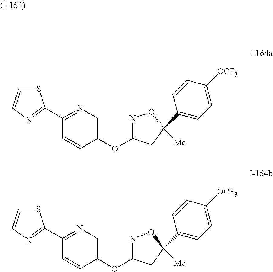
C1(OC2=NOC(C3=CC=C([OCF3])C=C3)([Me])C2)=CN=C(C2=NC=CS2)C=C1.C1(OC2=NOC(C3=CC=C([OCF3])C=C3)([Me])C2)=CN=C(C2=NC=CS2)C=C1
